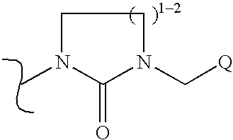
CN1CCN(C[Q])C1=O
